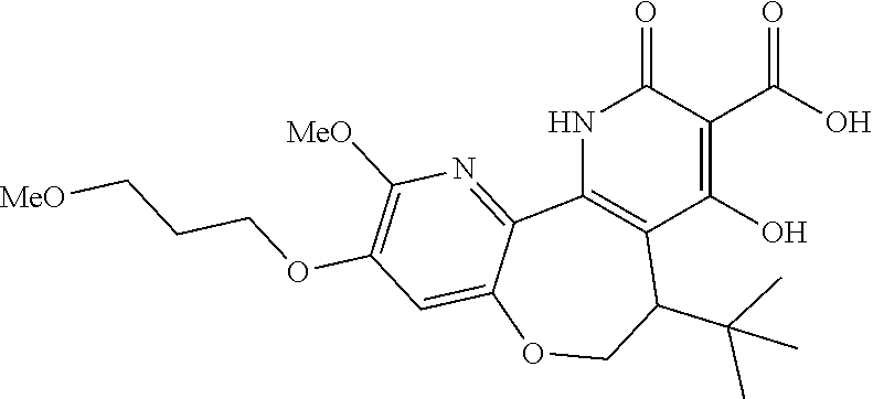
N1C2=C(C(O)=C(C(O)=O)C1=O)C(C(C)(C)C)COC1=CC(OCCC[MeO])=C([MeO])N=C21
